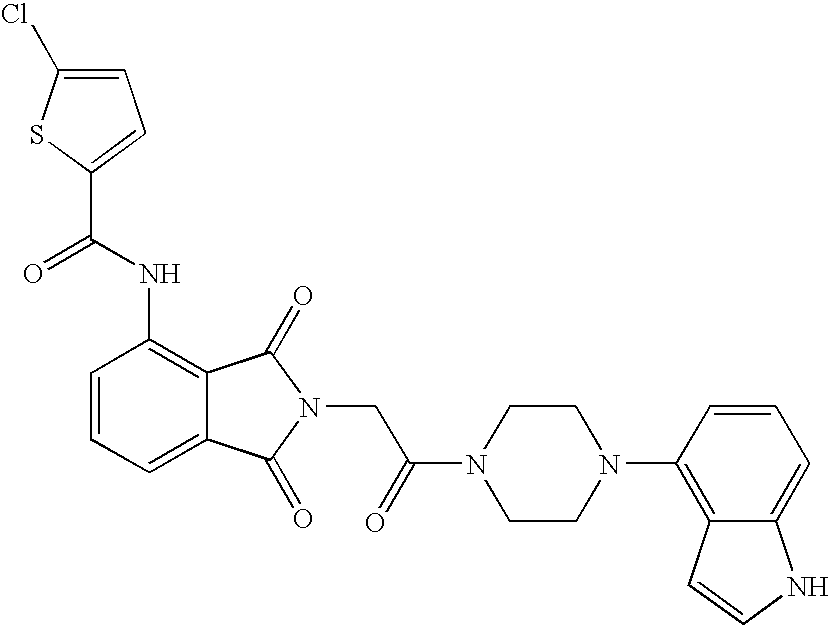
C1=C(Cl)SC(C(NC2=C3C(=CC=C2)C(=O)N(CC(N2CCN(C4=C5C(=CC=C4)NC=C5)CC2)=O)C3=O)=O)=C1
